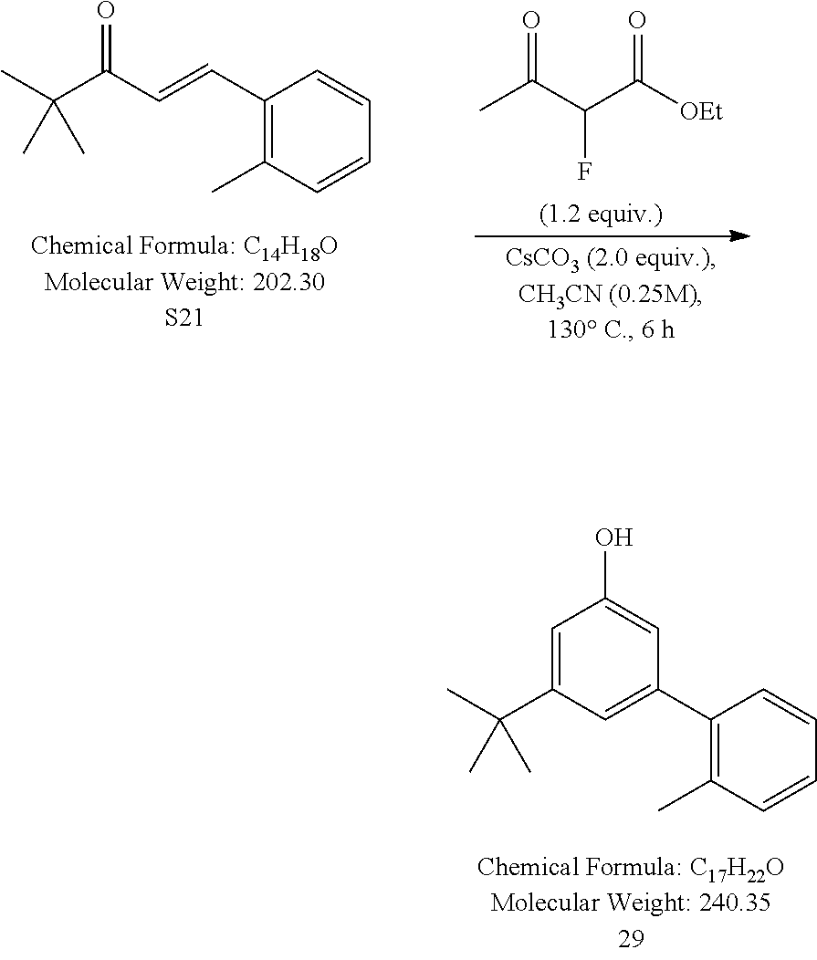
CC(C(C([OEt])=O)F)=O.C(C)(C(C=CC1=C(C)C=CC=C1)=O)(C)C.C1(C2=CC(C(C)(C)C)=CC(O)=C2)=C(C)C=CC=C1
